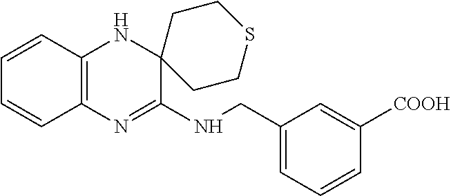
C1(CNC2=NC3=C(NC24CCSCC4)C=CC=C3)=CC=CC([COOH])=C1
